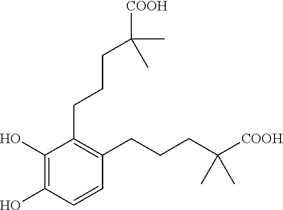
C1(CCCC([COOH])(C)C)=C(CCCC([COOH])(C)C)C=CC(O)=C1O
